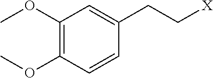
C1(OC)=C(OC)C=CC(CC[X])=C1
